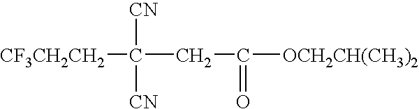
[CF3CH2CH2]C([CN])([CN])CC(=O)[OCH2CH(CH3)2]
